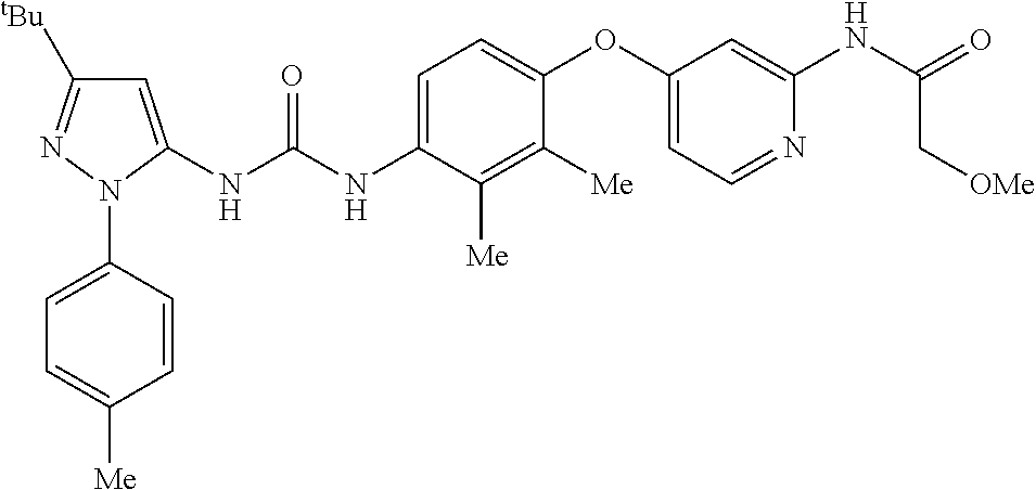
C1=C(NC(NC2=CC([tBu])=NN2C2=CC=C([Me])C=C2)=O)C([Me])=C([Me])C(OC2=CC=NC(NC(=O)C[OMe])=C2)=C1
